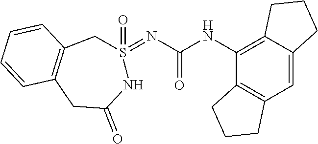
C12=C(C=C3C(=C1NC(=O)N=S1(=O)CC4=C(CC(=O)N1)C=CC=C4)CCC3)CCC2
